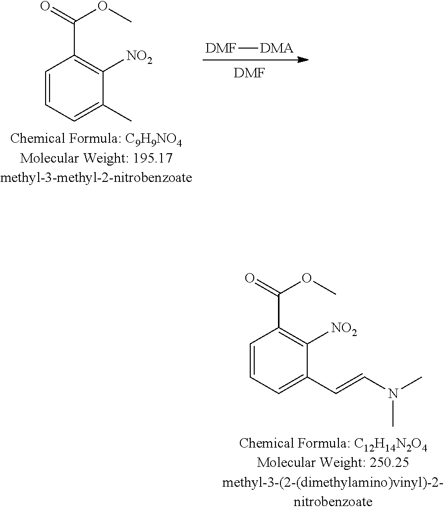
[DMF][DMA].[DMF].C1=CC=C(C)C([NO2])=C1C(OC)=O.C1=CC=C(C=CN(C)C)C([NO2])=C1C(OC)=O
